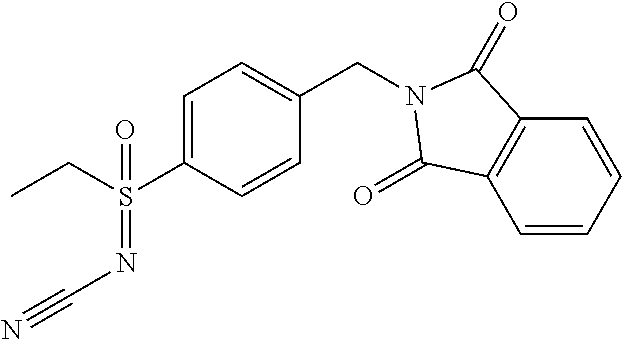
C1=C(S(CC)(=NC#N)=O)C=CC(CN2C(=O)C3=C(C=CC=C3)C2=O)=C1
